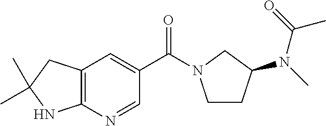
C(C1=CC2=C(N=C1)NC(C)(C)C2)(=O)N1CCC(N(C)C(=O)C)C1
